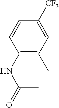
C1([CF3])=CC(C)=C(NC(C)=O)C=C1
